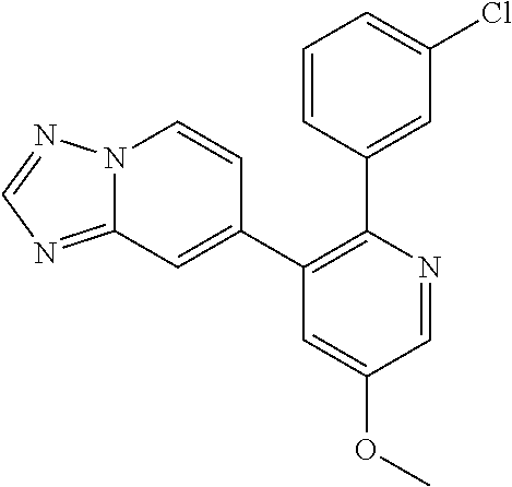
C1=CC(C2=C(C3=CC4=NC=NN4C=C3)C=C(OC)C=N2)=CC(Cl)=C1
